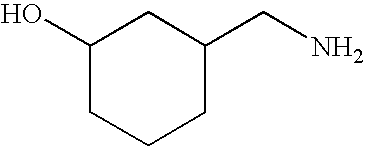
C1(O)CCCC(CN)C1
